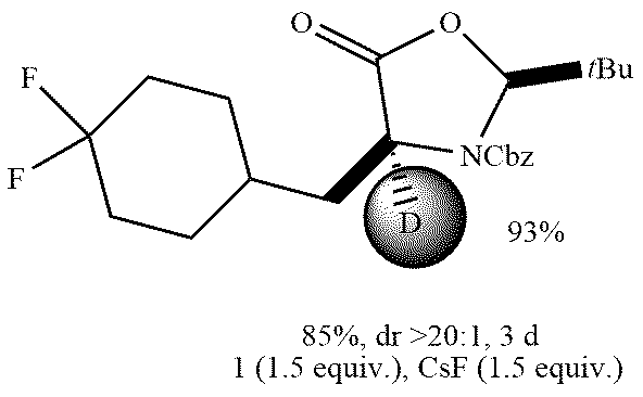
C1(F)(F)CCC(CC2([D])[NCbz]C([tBu])OC2=O)CC1
